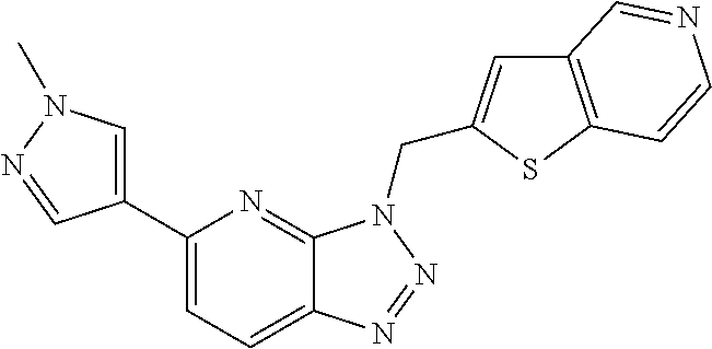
C12=CC=C(C3=CN(C)N=C3)N=C1N(CC1=CC3=C(S1)C=CN=C3)N=N2
